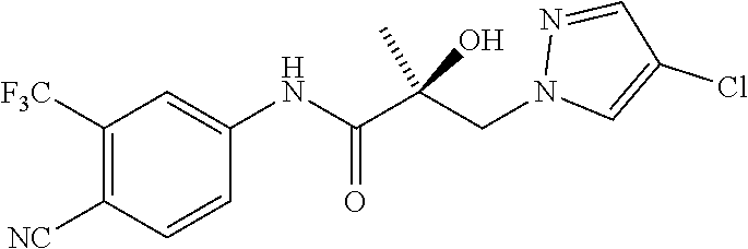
C1([F3C])=C([NC])C=CC(NC(C(CN2N=CC(Cl)=C2)(C)O)=O)=C1
